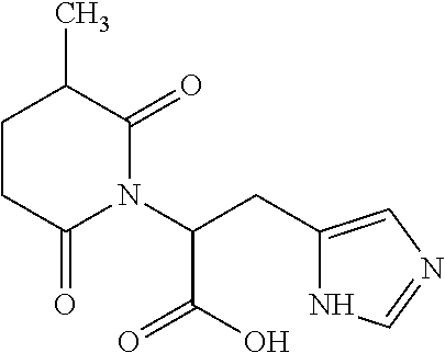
C1CC(=O)N(C(CC2=CN=CN2)C(O)=O)C(=O)C1C
